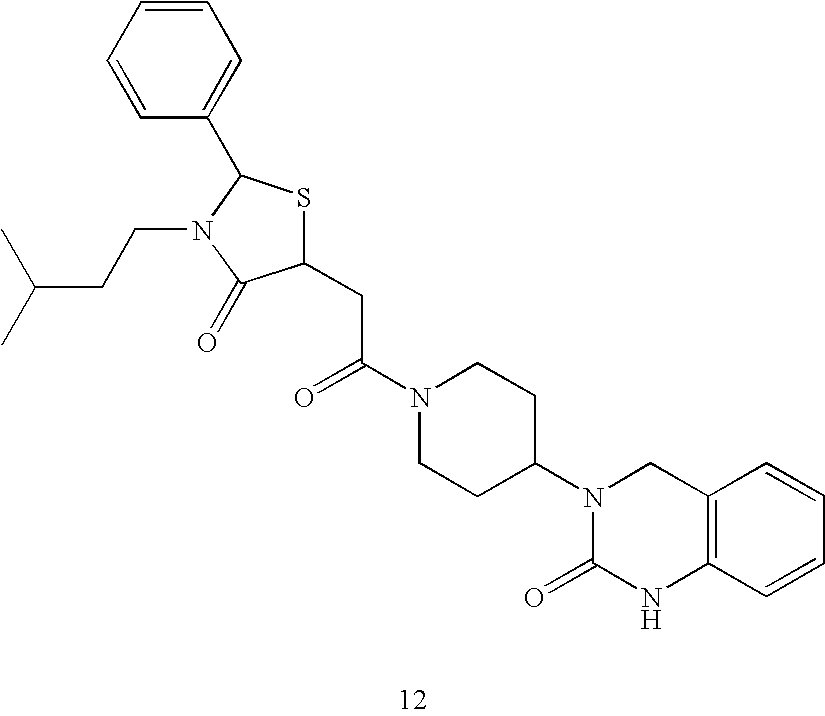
C1(CC(N2CCC(N3C(=O)NC4=C(C3)C=CC=C4)CC2)=O)SC(C2=CC=CC=C2)N(CCC(C)C)C1=O
